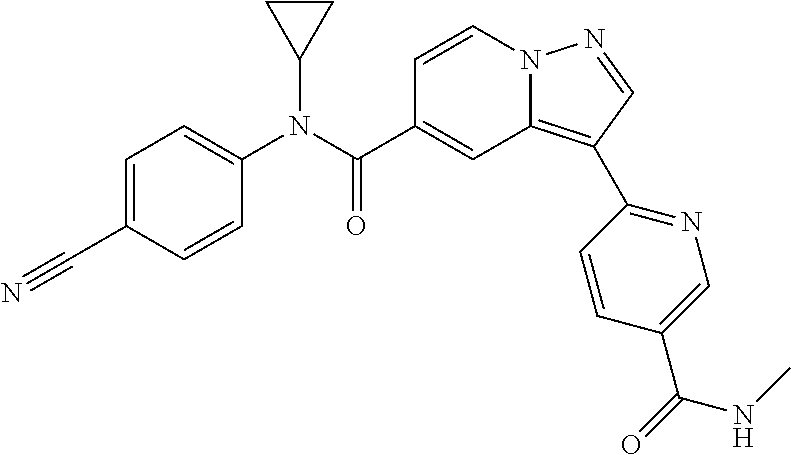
C1=CN2C(=C(C3=NC=C(C(=O)NC)C=C3)C=N2)C=C1C(N(C1=CC=C(C#N)C=C1)C1CC1)=O
